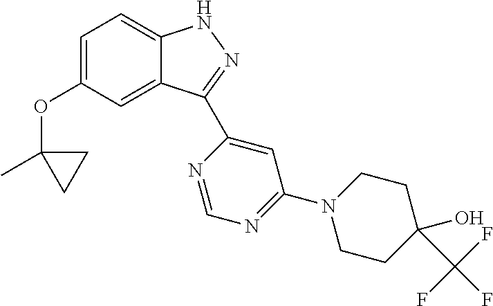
C1=C(OC2(C)CC2)C=C2C(=C1)NN=C2C1=CC(N2CCC(O)(C(F)(F)F)CC2)=NC=N1
